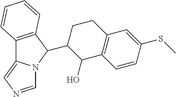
C12=C(C(C3C(O)C4=C(CC3)C=C(SC)C=C4)N3C1=CN=C3)C=CC=C2
